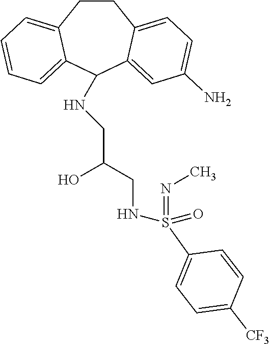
C1CC2=CC=C(N)C=C2C(NCC(O)CNS(=NC)(=O)C2=CC=C([CF3])C=C2)C2=CC=CC=C12
